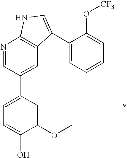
N1=CC(C2=CC=C(O)C(OC)=C2)=CC2=C1NC=C2C1=CC=CC=C1O[CF3]
